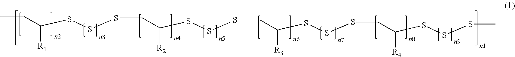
[R1]C(CC)SSSCC([R2])SSSCC([R3])SSSCC([R4])SSSC
